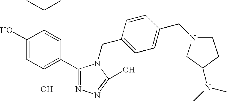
C1(O)=CC(O)=C(C2=NN=C(O)N2CC2=CC=C(CN3CCC(N(C)C)C3)C=C2)C=C1C(C)C
